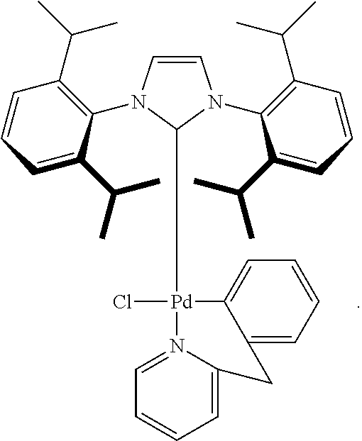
C1=CN(C2=C(C(C)C)C=CC=C2C(C)C)C([Pd]2(Cl)C3=CC=CC=C3CC3=CC=CC=N23)N1C1=C(C(C)C)C=CC=C1C(C)C
